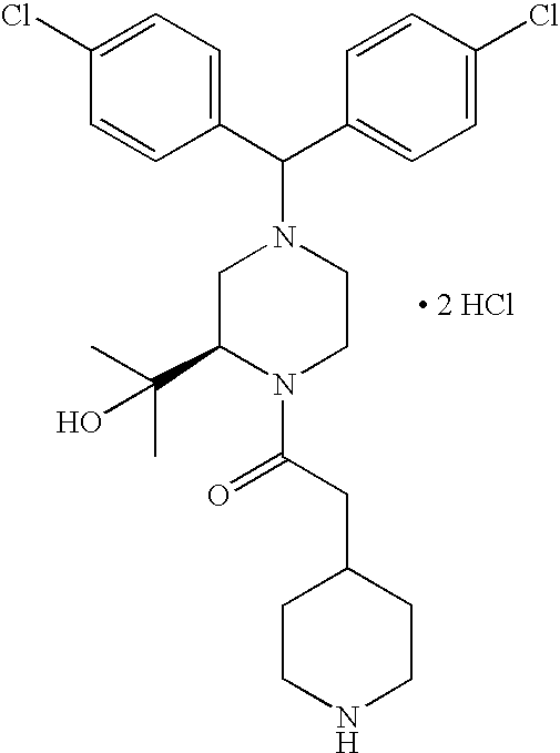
C1=C(Cl)C=CC(C(C2=CC=C(Cl)C=C2)N2CC(C(C)(C)O)N(C(CC3CCNCC3)=O)CC2)=C1.[ 2 HCl]
